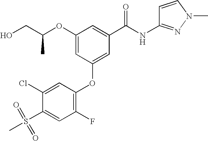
O(C1=CC(OC2=C(F)C=C(S(C)(=O)=O)C(Cl)=C2)=CC(C(NC2=NN(C)C=C2)=O)=C1)C(CO)C
